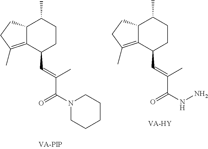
C12C(=C(C)CC1)C(C=C(C(N1CCCCC1)=O)C)CCC2C.C12C(=C(C)CC1)C(C=C(C(NN)=O)C)CCC2C.[VA-HY]
